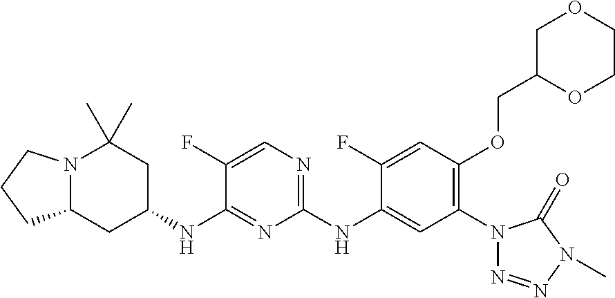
C1(NC2=CC(N3N=NN(C)C3=O)=C(OCC3COCCO3)C=C2F)=NC=C(F)C(NC2CC(C)(C)N3C(C2)CCC3)=N1
